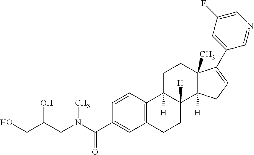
C1C2([H])C([H])(C3([H])C(C)(C1)C(C1=CC(F)=CN=C1)=CC3)CCC1=C2C=CC(C(N(CC(CO)O)C)=O)=C1
